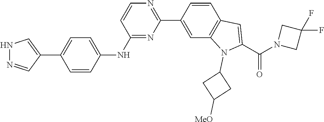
N1=C(NC2=CC=C(C3=CNN=C3)C=C2)C=CN=C1C1=CC2=C(C=C1)C=C(C(=O)N1CC(F)(F)C1)N2C1CC([MeO])C1
